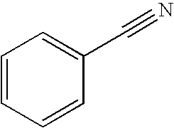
C1=CC=CC(C#N)=C1
